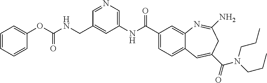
C1=C(OC(NCC2=CC(NC(C3=CC=C4C(=C3)N=C(N)CC(C(=O)N(CCC)CCC)=C4)=O)=CN=C2)=O)C=CC=C1
